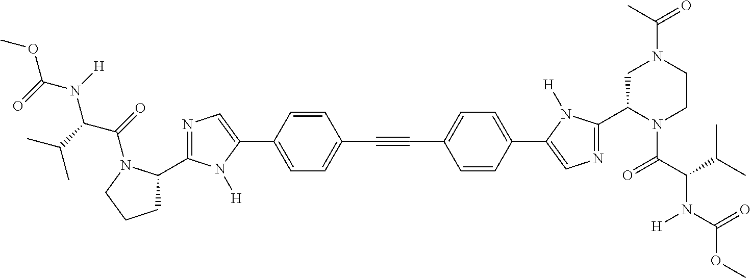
O=C(N(C(C(=O)N1C(C2=NC=C(C3=CC=C(C#CC4=CC=C(C5=CN=C(C6N(C(C(C(C)C)N([H])C(OC)=O)=O)CCN(C(=O)C)C6)N5[H])C=C4)C=C3)N2[H])CCC1)C(C)C)[H])OC
